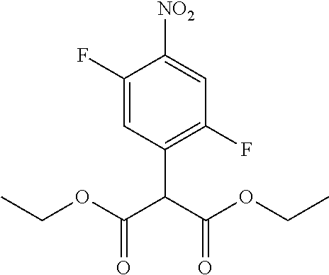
CCOC(=O)C(C1=C(F)C=C([NO2])C(F)=C1)C(OCC)=O
